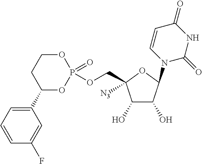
C1(O)C(O)C(N2C=CC(=O)NC2=O)OC1(COP1(=O)OCCC(C2=CC=CC(F)=C2)O1)[N3]
